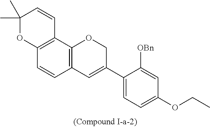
C12=C(C3=C(C=C1)C=C(C1=CC=C(OCC)C=C1[OBn])CO3)C=CC(C)(C)O2
